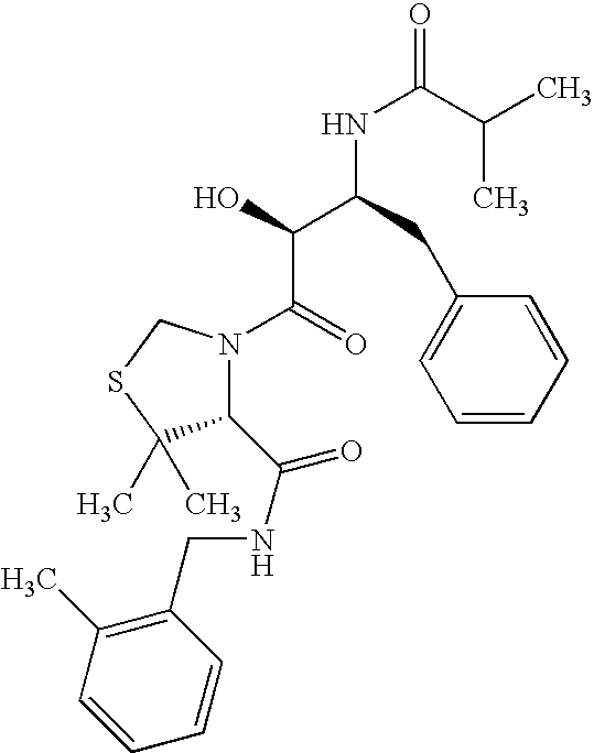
C(C(NC(=O)C(C)C)C(C(=O)N1C(C(NCC2=C(C)C=CC=C2)=O)C(C)(C)SC1)O)C1=CC=CC=C1
